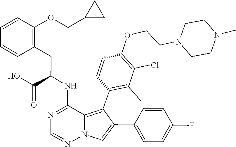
C1=NN2C(=C(C3=C(C)C(Cl)=C(OCCN4CCN(C)CC4)C=C3)C(C3=CC=C(F)C=C3)=C2)C(NC(CC2=C(OCC3CC3)C=CC=C2)C(O)=O)=N1
